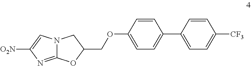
C12=NC([O2N])=CN1CC(COC1=CC=C(C3=CC=C([CF3])C=C3)C=C1)O2
